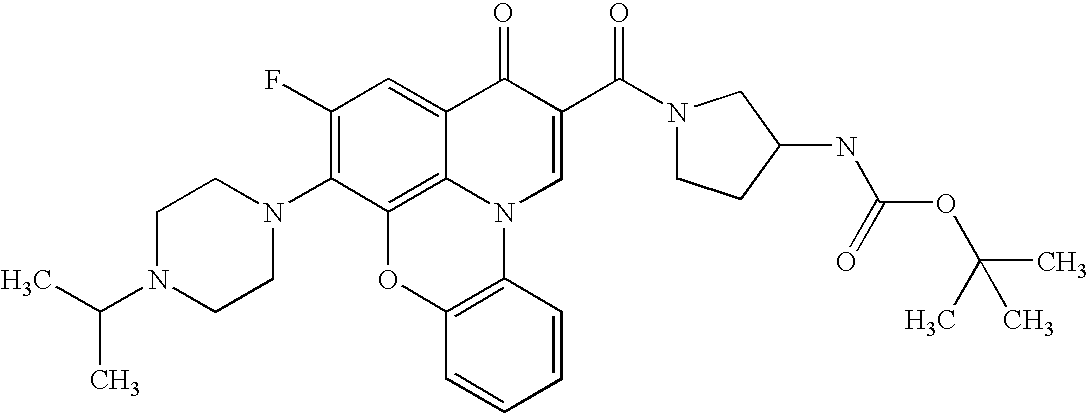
C1(F)=C(N2CCN(C(C)C)CC2)C2=C3C(=C1)C(=O)C(C(N1CCC(NC(OC(C)(C)C)=O)C1)=O)=CN3C1=C(O2)C=CC=C1
